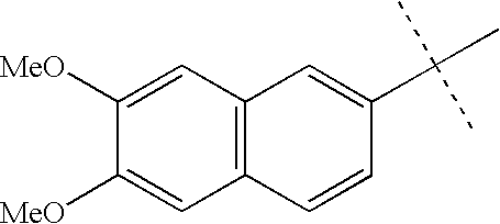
C12=C(C=CC(C(C)(C)C)=C1)C=C([MeO])C([MeO])=C2
